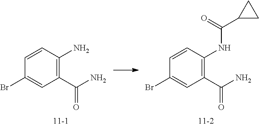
C1(C(N)=O)=C(NC(C2CC2)=O)C=CC(Br)=C1.C1(C(N)=O)=C(N)C=CC(Br)=C1
